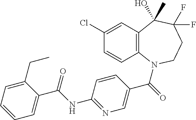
C12=C(N(C(=O)C3=CN=C(NC(C4=CC=CC=C4CC)=O)C=C3)CCC(F)(F)C1(C)O)C=CC(Cl)=C2
